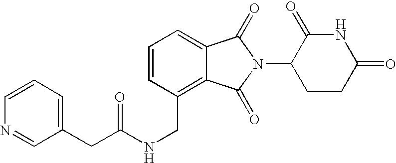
N(CC1=C2C(=CC=C1)C(=O)N(C1CCC(=O)NC1=O)C2=O)C(=O)CC1=CC=CN=C1
